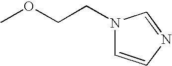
N1(CCOC)C=CN=C1
